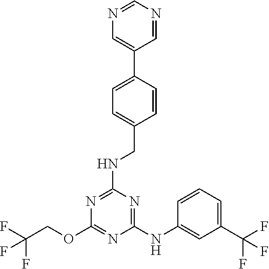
C1(NC2=CC(C(F)(F)F)=CC=C2)=NC(NCC2=CC=C(C3=CN=CN=C3)C=C2)=NC(OCC(F)(F)F)=N1
